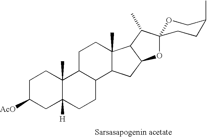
C1C([AcO])CC2([H])C(C)(C1)C1C(CC2)C2C(C)(CC1)C1C(C2)OC2(C1C)OCC(C)CC2
